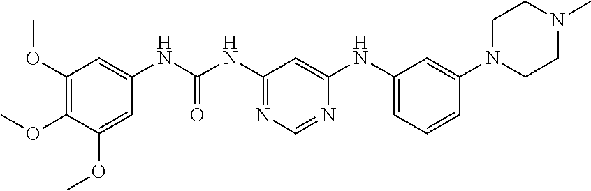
C1(OC)=C(OC)C(OC)=CC(NC(=O)NC2=NC=NC(NC3=CC=CC(N4CCN(C)CC4)=C3)=C2)=C1
